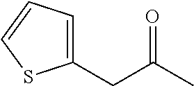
C(C(C)=O)C1=CC=CS1
